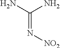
C(=N[NO2])(N)N
